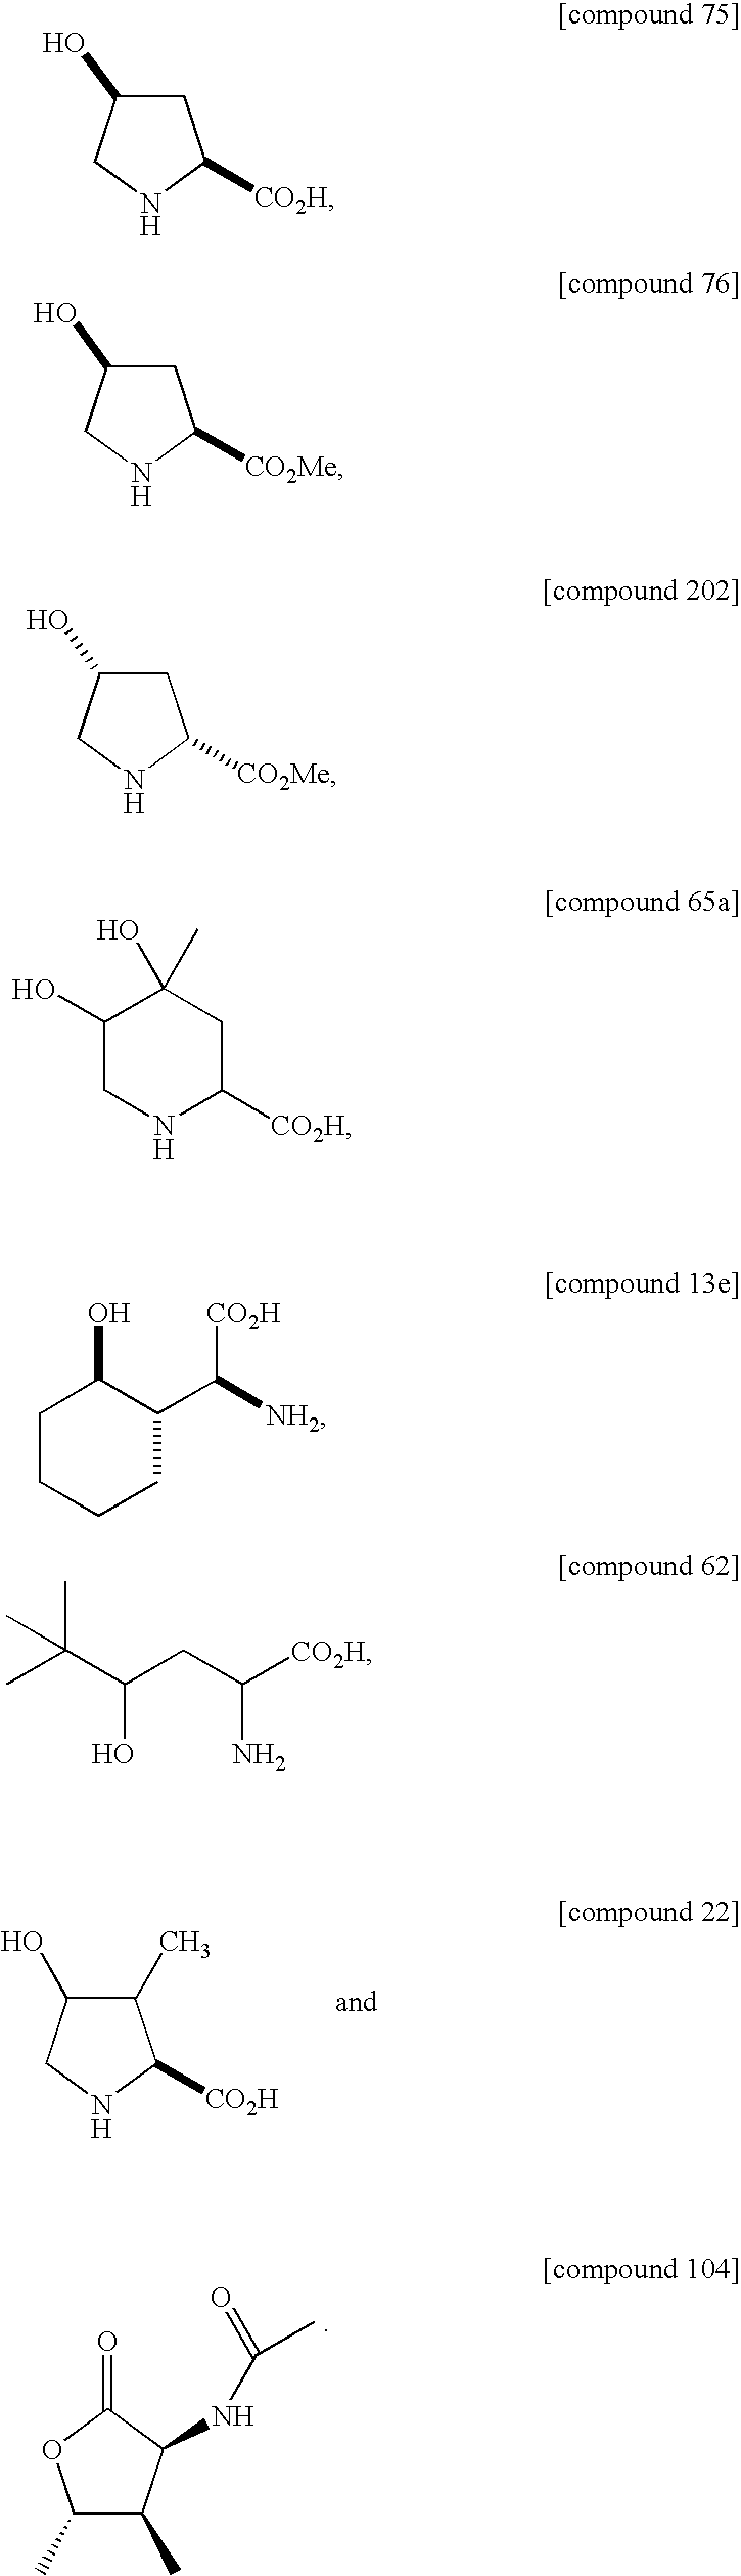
C1(C)C(O)CNC1[CO2H].C1(C)C(C)C(NC(C)=O)C(=O)O1.C1C(O)CNC1[CO2H].C1C(O)CNC1[CO2Me].C1C(O)CNC1[CO2Me].C1(O)CNC([CO2H])CC1(O)C.C1CCCC(C([CO2H])[NH2])C1O.C(O)(CC(N)[CO2H])C(C)(C)C
